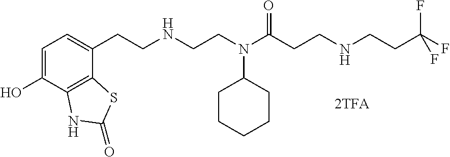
C1=C(O)C2=C(C(CCNCCN(C(CCNCCC(F)(F)F)=O)C3CCCCC3)=C1)SC(=O)N2
